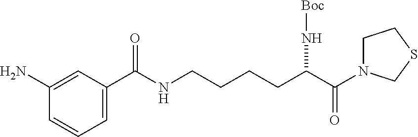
NC1=CC(C(NCCCCC(C(=O)N2CCSC2)N[Boc])=O)=CC=C1
